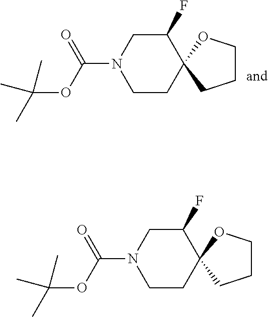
C1(F)CN(C(OC(C)(C)C)=O)CCC12OCCC2.C1(F)CN(C(OC(C)(C)C)=O)CCC12OCCC2
